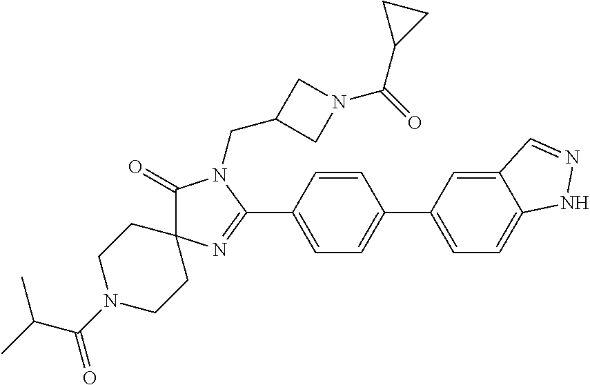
C1(=O)C2(N=C(C3=CC=C(C4=CC=C5C(=C4)C=NN5)C=C3)N1CC1CN(C(=O)C3CC3)C1)CCN(C(C(C)C)=O)CC2
